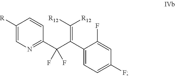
[R]C1=CN=C(C(C(C2=CC=C(F)C=C2F)=C([R12])[R12])(F)F)C=C1
